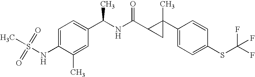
C1=C(NS(=O)(=O)C)C(C)=CC(C(NC(C2CC2(C2=CC=C(SC(F)(F)F)C=C2)C)=O)C)=C1
